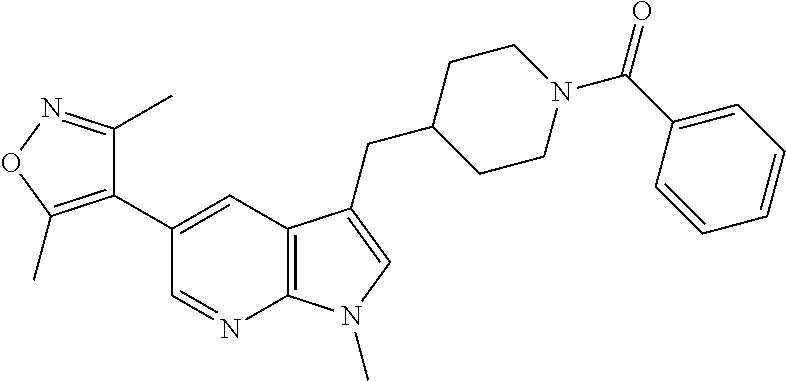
C1(C2=CC3=C(N=C2)N(C)C=C3CC2CCN(C(C3=CC=CC=C3)=O)CC2)=C(C)ON=C1C
